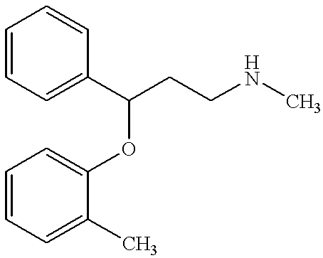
C1=CC=C(OC(C2=CC=CC=C2)CCNC)C(C)=C1
